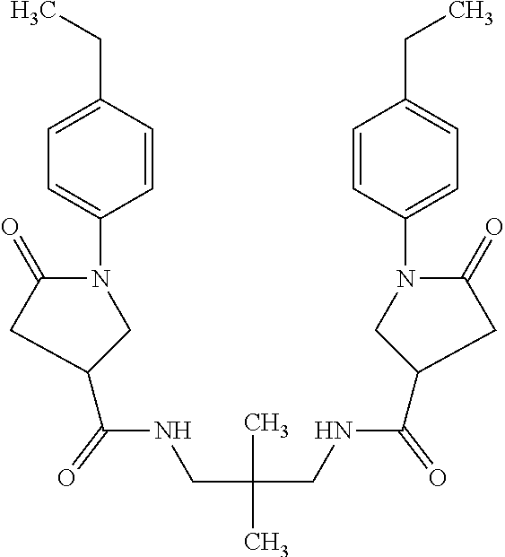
C(C(CNC(=O)C1CC(=O)N(C2=CC=C(CC)C=C2)C1)(C)C)NC(=O)C1CC(=O)N(C2=CC=C(CC)C=C2)C1
